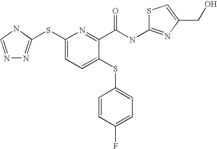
N1=CNC(SC2=CC=C(SC3=CC=C(F)C=C3)C(C(NC3=NC(CO)=CS3)=O)=N2)=N1
